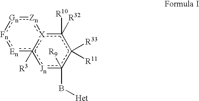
c1([R32])([R10])[X]2c([R3])([Jn]c(B[Het])([R9])c1([R33])[R11])[En]:[Fn]:[Gn]:[Zn]:2
